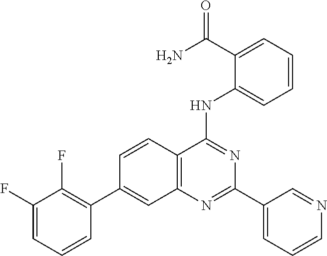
C12=C(N=C(C3=CC=CN=C3)N=C1NC1=CC=CC=C1C(N)=O)C=C(C1=C(F)C(F)=CC=C1)C=C2
